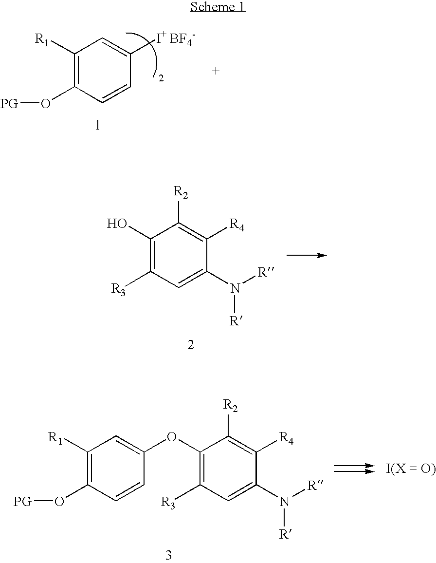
C1([R1])=C(O[PG])C=CC([I+ BF4-])=C1.C1(O)=C([R3])C=C(N([R])[R])C([R4])=C1[R2].C1([R1])=C(O[PG])C=CC(OC2=C([R3])C=C(N([R])[R])C([R4])=C2[R2])=C1
